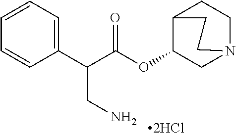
C1=CC=C(C(C(OC2CN3CCC2CC3)=O)CN)C=C1
